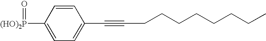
C1=CC([(HO)2P]=O)=CC=C1C#CCCCCCCCC
